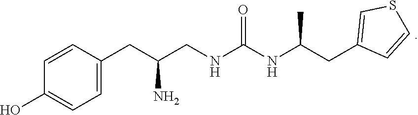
C1=C(CC(CNC(NC(CC2=CSC=C2)C)=O)N)C=CC(O)=C1
